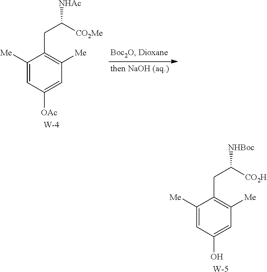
C1([Me])=CC([OAc])=CC([Me])=C1CC([CO2Me])[NHAc].[W].C1([Me])=CC(O)=CC([Me])=C1CC([CO2H])[NHBoc].[W]
